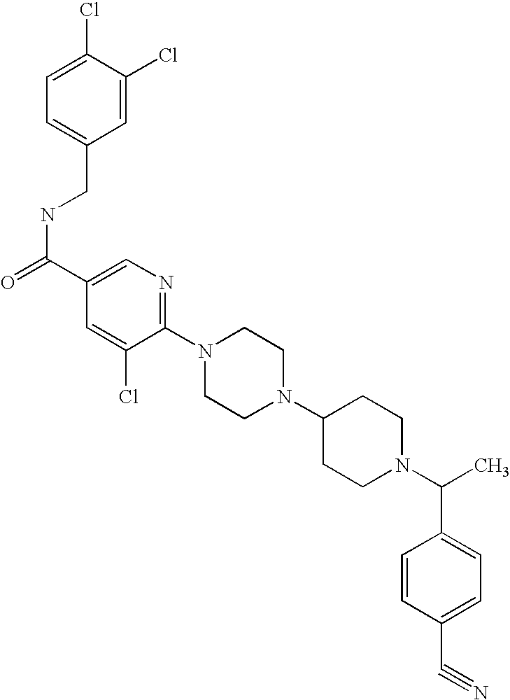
C(N1CCC(N2CCN(C3=NC=C(C(=O)NCC4=CC=C(Cl)C(Cl)=C4)C=C3Cl)CC2)CC1)(C1=CC=C(C#N)C=C1)C
